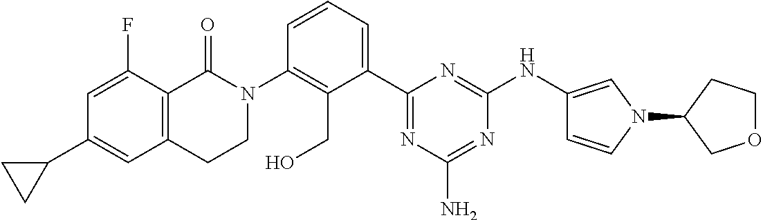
C12=C(C(=O)N(C3=C(CO)C(C4=NC(N)=NC(NC5=CN(C6CCOC6)C=C5)=N4)=CC=C3)CC1)C(F)=CC(C1CC1)=C2
